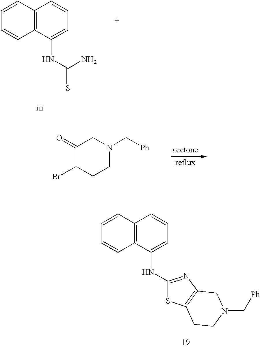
C12=C(C(NC(N)=S)=CC=C1)C=CC=C2.C1(=O)C(Br)CCN(C[Ph])C1.C12=C(C(NC3=NC4=C(S3)CCN(C[Ph])C4)=CC=C1)C=CC=C2
